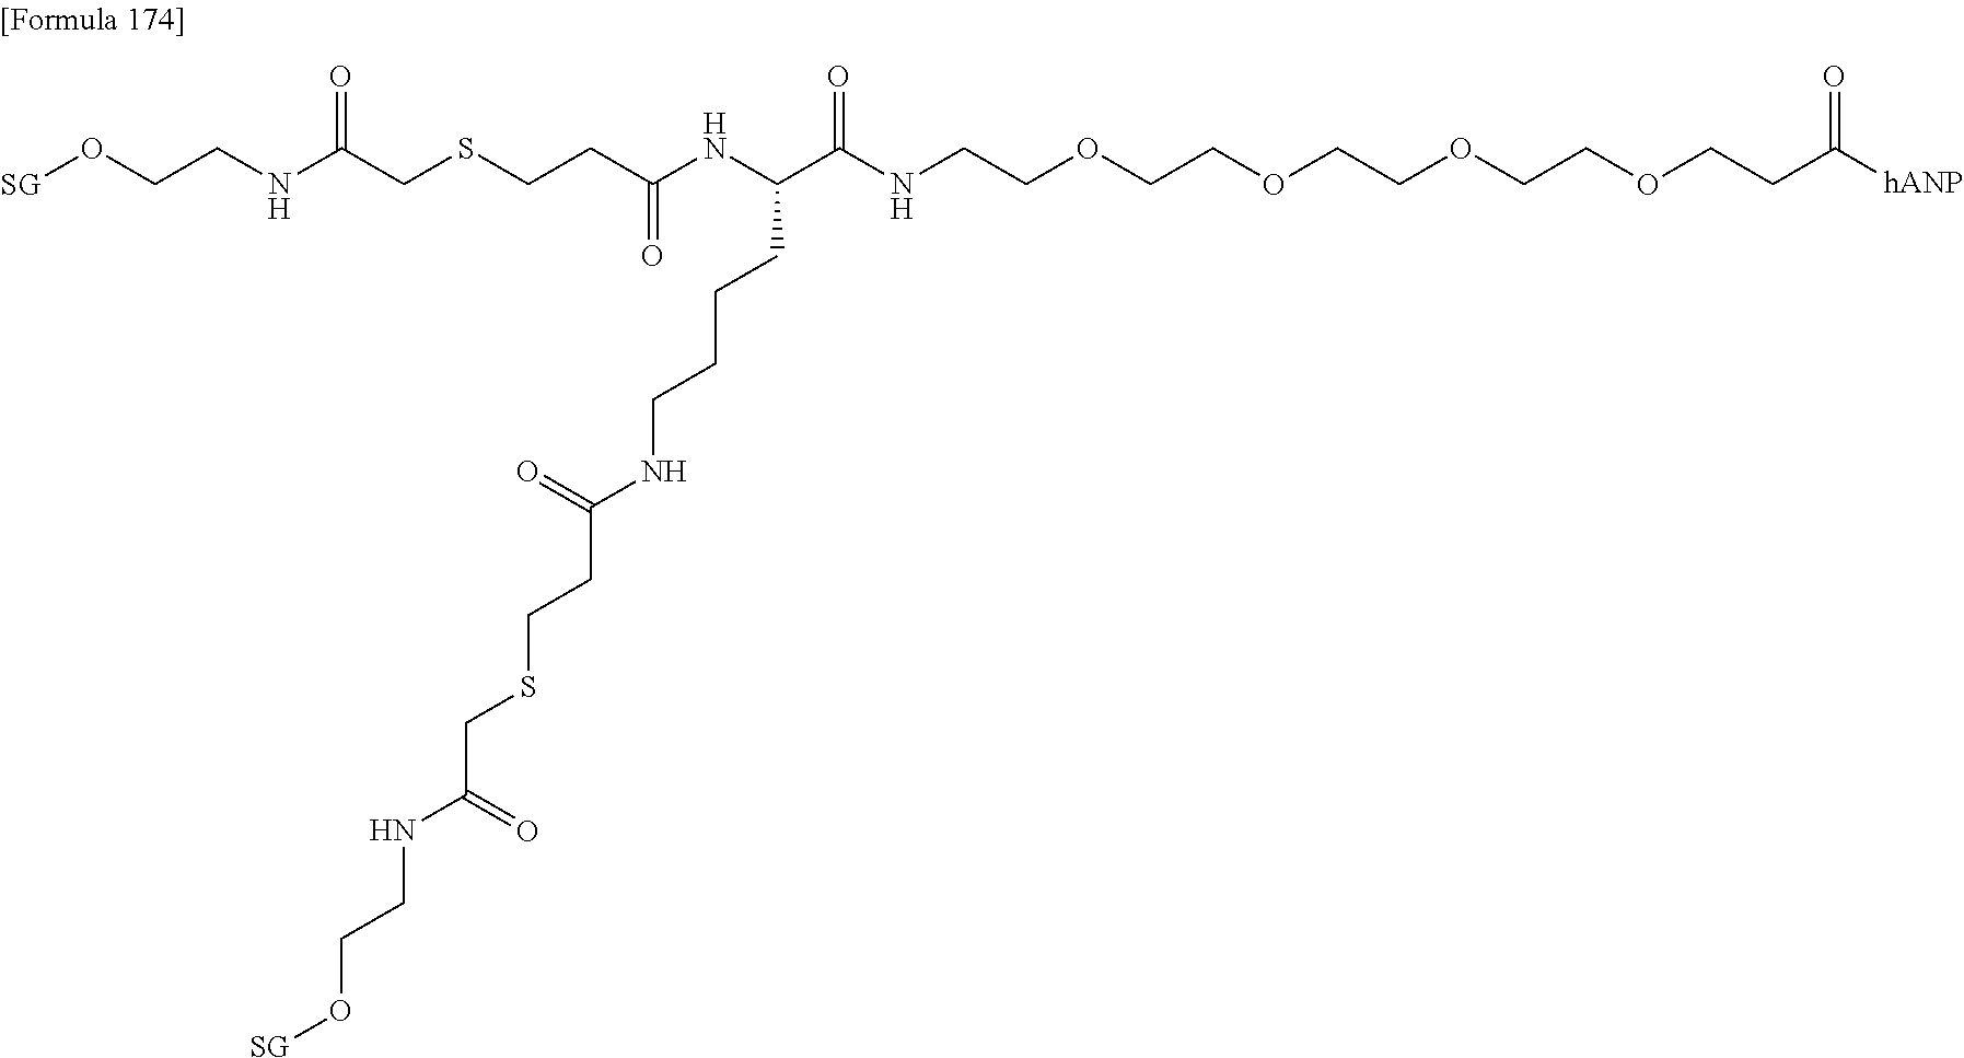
C(C(NC(C(NCCOCCOCCOCCOCCC([hANP])=O)=O)CCCCNC(CCSCC(NCCO[SG])=O)=O)=O)CSCC(NCCO[SG])=O
